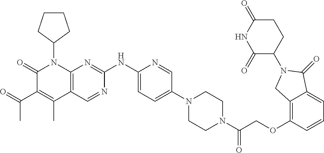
C1(=O)C(C(C)=O)=C(C)C2=C(N1C1CCCC1)N=C(NC1=CC=C(N3CCN(C(COC4=C5C(=CC=C4)C(=O)N(C4CCC(=O)NC4=O)C5)=O)CC3)C=N1)N=C2
